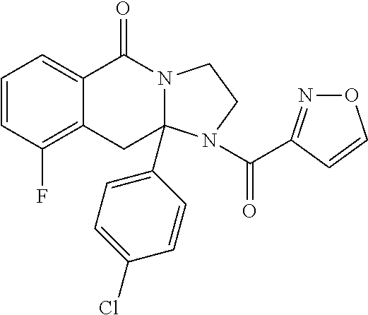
C1=CC(F)=C2C(=C1)C(=O)N1CCN(C(=O)C3=NOC=C3)C1(C1=CC=C(Cl)C=C1)C2
